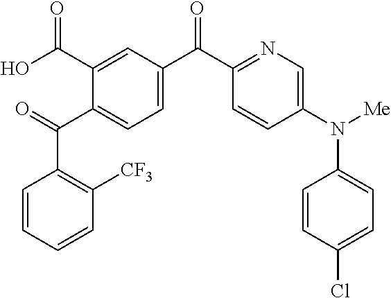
O=C(C1=CC=C(C(C2=NC=C(N([Me])C3=CC=C(Cl)C=C3)C=C2)=O)C=C1C(O)=O)C1=C([CF3])C=CC=C1
